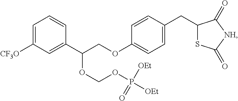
C1=C([CF3O])C=C(C(COC2=CC=C(CC3SC(=O)[NH]C3=O)C=C2)OCOP(=O)([OEt])[OEt])C=C1
